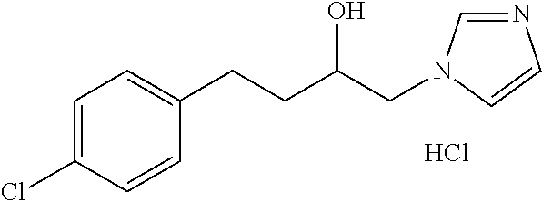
C1=C(Cl)C=CC(CCC(CN2C=NC=C2)O)=C1.Cl
